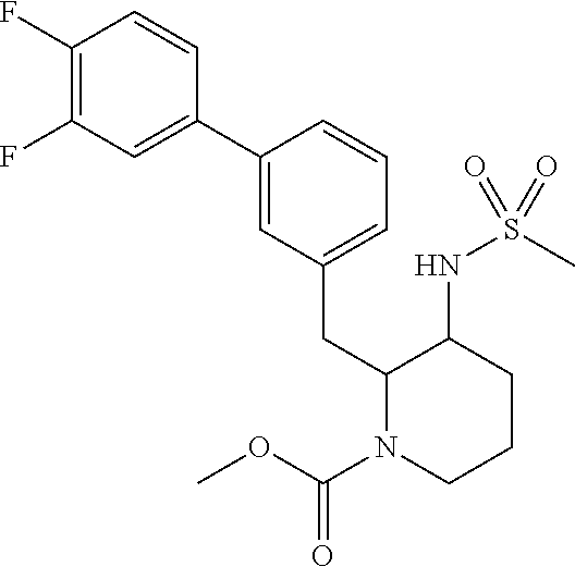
C1(C2=CC(CC3N(C(=O)OC)CCCC3NS(C)(=O)=O)=CC=C2)=CC(F)=C(F)C=C1
